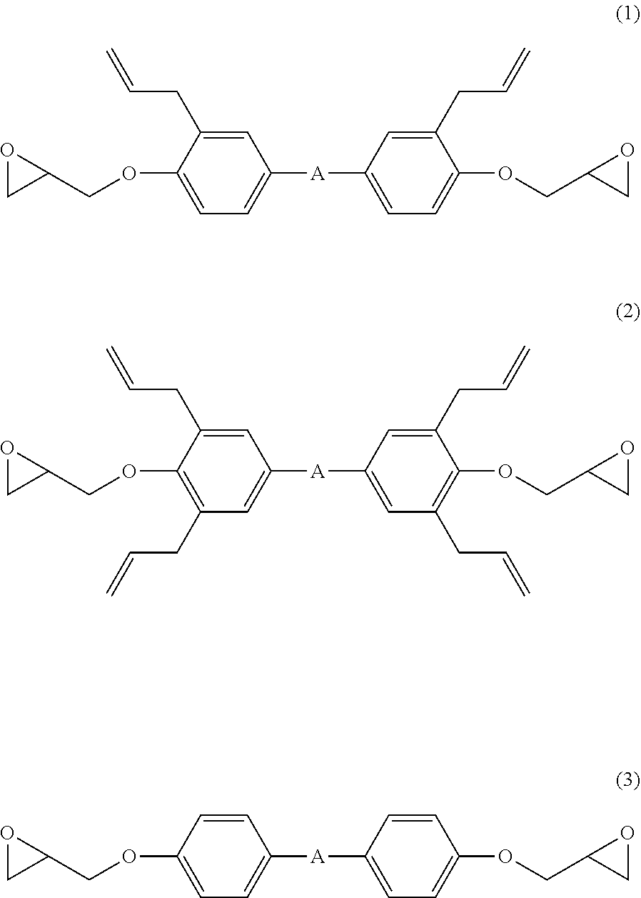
C1(OCC2OC2)=CC=C([A]C2=CC=C(OCC3CO3)C(CC=C)=C2)C=C1CC=C.C1(OCC2OC2)=C(CC=C)C=C([A]C2=CC(CC=C)=C(OCC3CO3)C(CC=C)=C2)C=C1CC=C.C1(OCC2OC2)=CC=C([A]C2=CC=C(OCC3CO3)C=C2)C=C1
